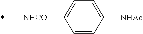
[NHCO](C)C1=CC=C([NHAc])C=C1
